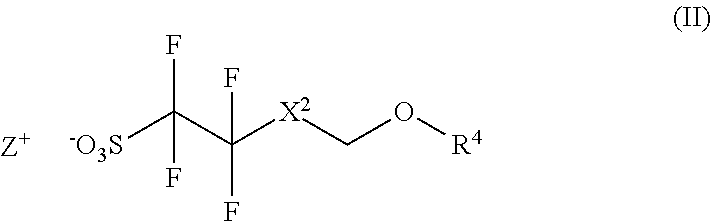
[-O3S]C(C([X2]CO[R4])(F)F)(F)F.[Z+]
